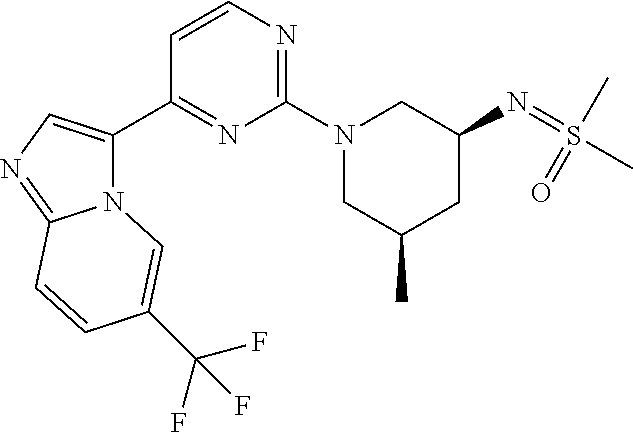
N(C1CN(C2=NC=CC(C3=CN=C4N3C=C(C(F)(F)F)C=C4)=N2)CC(C)C1)=S(=O)(C)C
